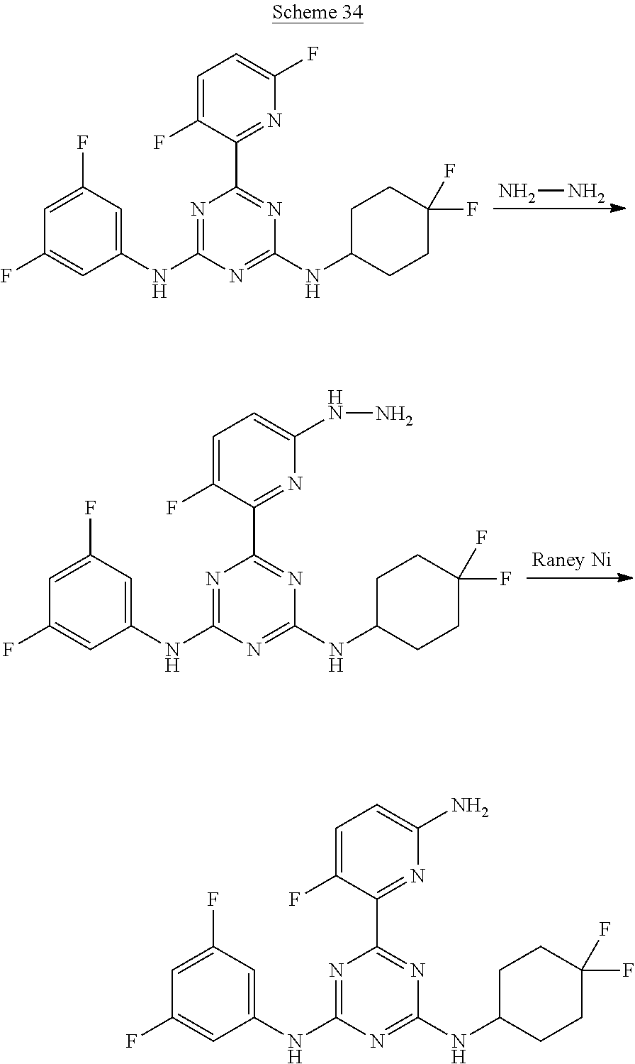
NN.C1=C(F)C=C(NC2=NC(C3=NC(F)=CC=C3F)=NC(NC3CCC(F)(F)CC3)=N2)C=C1F.C1=C(F)C=C(NC2=NC(C3=NC(NN)=CC=C3F)=NC(NC3CCC(F)(F)CC3)=N2)C=C1F.C1=C(F)C=C(NC2=NC(C3=NC(N)=CC=C3F)=NC(NC3CCC(F)(F)CC3)=N2)C=C1F
